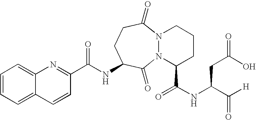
C1=CC2=CC=CC=C2N=C1C(NC1CCC(=O)N2N(C1=O)C(C(NC(C([H])=O)CC(O)=O)=O)CCC2)=O
